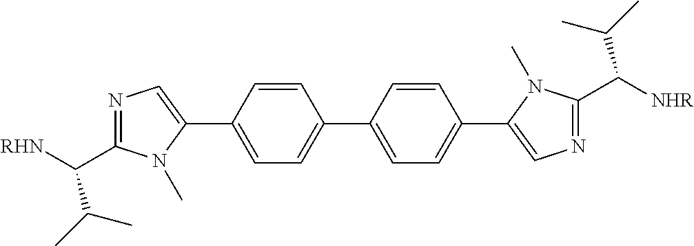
C1=C(C2=CN=C(C([RHN])C(C)C)N2C)C=CC(C2=CC=C(C3=CN=C(C([NHR])C(C)C)N3C)C=C2)=C1
